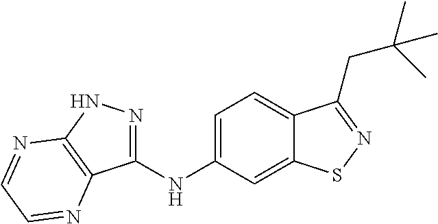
C1(NC2=CC=C3C(=C2)SN=C3CC(C)(C)C)=NNC2=C1N=CC=N2
